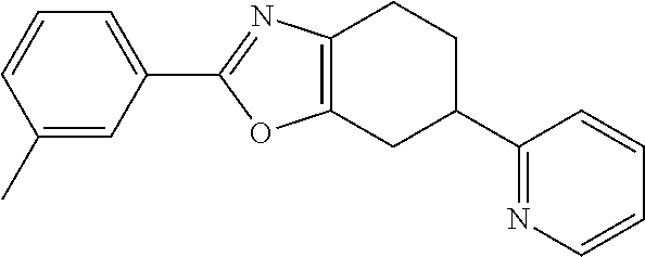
C1(C)=CC(C2=NC3=C(CC(C4=NC=CC=C4)CC3)O2)=CC=C1
